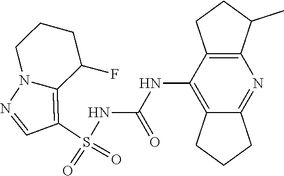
S(NC(NC1=C2C(=NC3=C1CCC3C)CCC2)=O)(C1=C2N(N=C1)CCCC2F)(=O)=O
